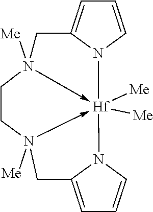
C1=CN2C(=C1)CN1([Me])->[Hf]23([Me])([Me])-N([Me])(CC1)CC1=CC=CN31
